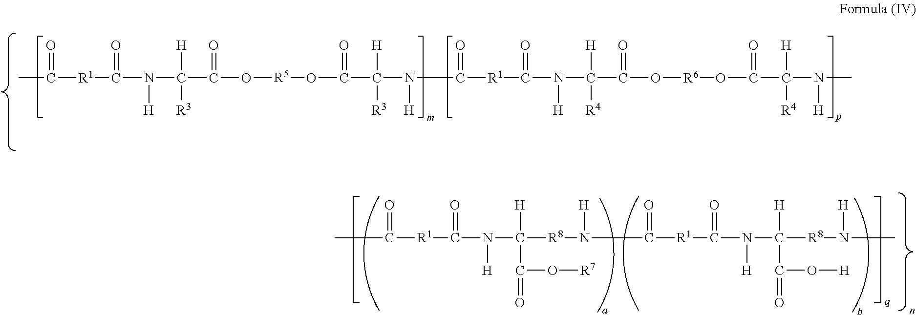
CC([R1]C(N(C(C(O[R5]OC(C(N(C([R1]C(N(C(C(O[R6]OC(C(N([H])C)([H])[R4])=O)=O)([H])[R4])[H])=O)=O)[H])([H])[R3])=O)=O)([H])[R3])[H])=O)=O.C([R1]C(N(C(C(O[H])=O)([H])[R8]N(C)[H])[H])=O)(=O)CN([R8]C(N(C([R1]C(=O)C)=O)[H])(C(O[R7])=O)[H])[H]
